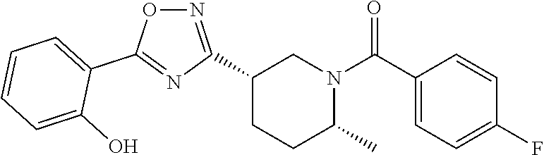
C1(C2=NOC(C3=CC=CC=C3O)=N2)CCC(C)N(C(C2=CC=C(F)C=C2)=O)C1
